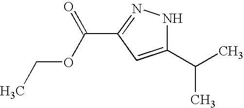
C1(C(C)C)=CC(C(OCC)=O)=NN1
